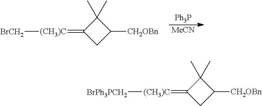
C1C([CH2OBn])C(C)(C)C1=[(CH3)C][BrCH2].[Ph3P].[MeCN].C1C([CH2OBn])C(C)(C)C1=[(CH3)C][BrPh3PCH2]
